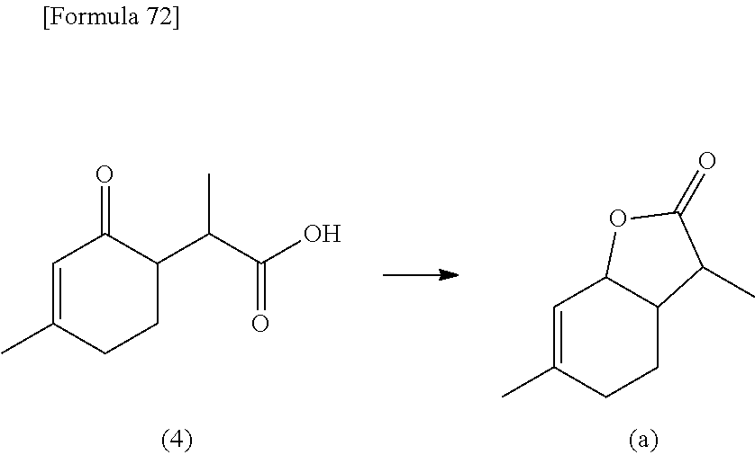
C1(C(C(O)=O)C)C(=O)C=C(C)CC1.C1=C(C)CCC2C1OC(=O)C2C
